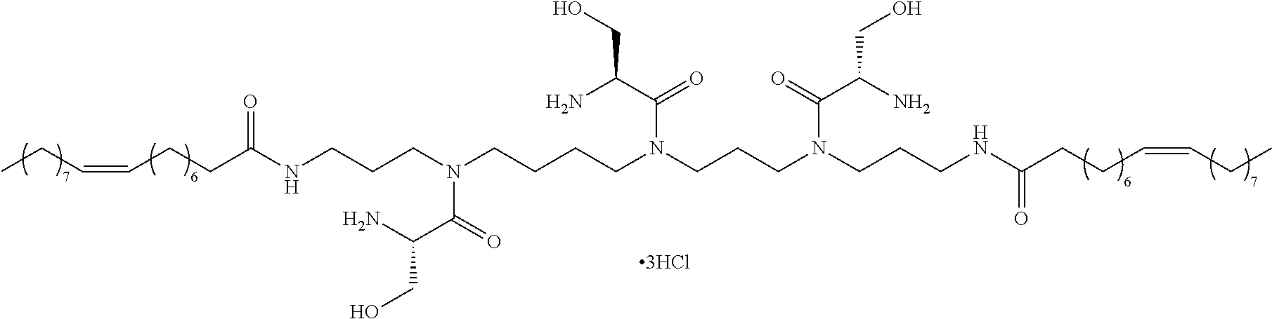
CCC=CCCC(NCCCN(C(=O)C(N)CO)CCCCN(CCCN(CCCNC(CCC=CCC)=O)C(=O)C(N)CO)C(C(N)CO)=O)=O
